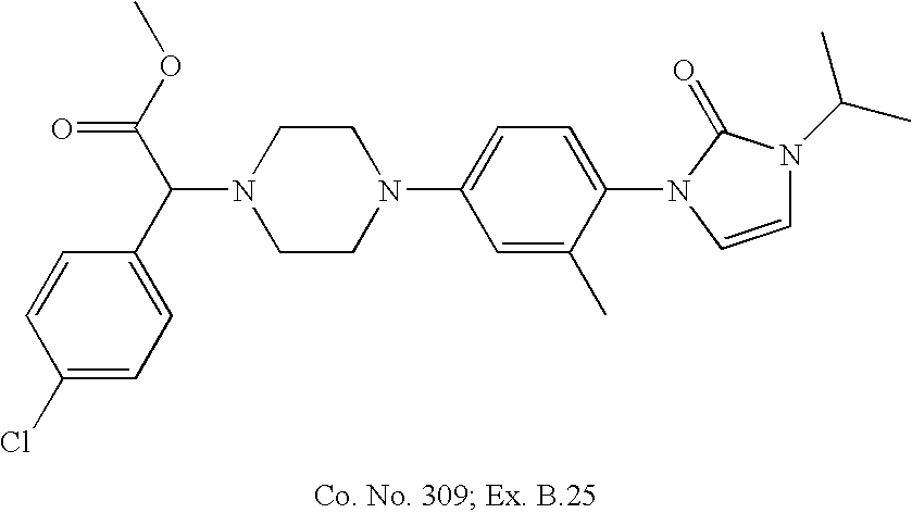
N1(C(C2=CC=C(Cl)C=C2)C(OC)=O)CCN(C2=CC=C(N3C=CN(C(C)C)C3=O)C(C)=C2)CC1
